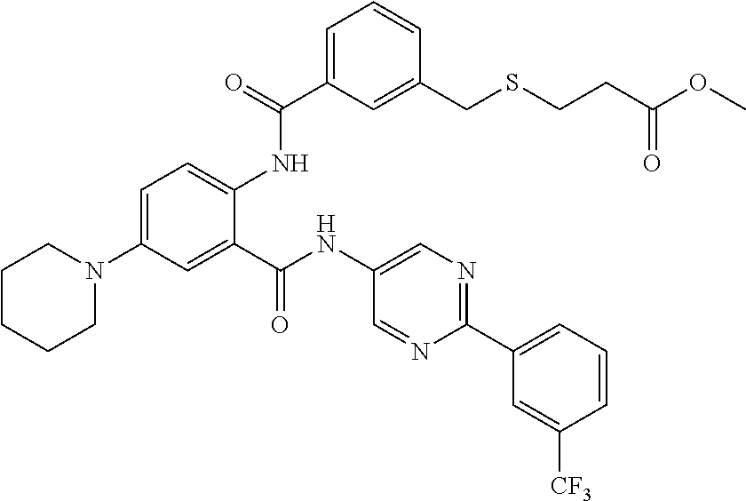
C1CCCN(C2=CC=C(NC(C3=CC=CC(CSCCC(=O)OC)=C3)=O)C(C(=O)NC3=CN=C(C4=CC=CC([CF3])=C4)N=C3)=C2)C1
